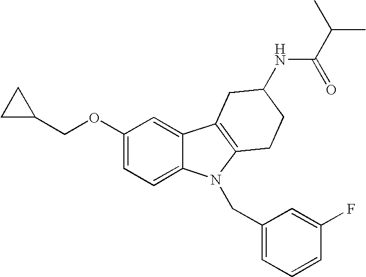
C1(OCC2CC2)=CC=C2C(=C1)C1=C(N2CC2=CC=CC(F)=C2)CCC(NC(=O)C(C)C)C1
